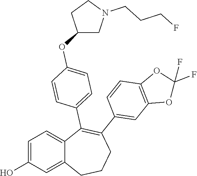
C1=C(O)C=C2C(=C1)C(C1=CC=C(OC3CN(CCCF)CC3)C=C1)=C(C1=CC3=C(C=C1)OC(F)(F)O3)CCC2
